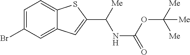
BrC1=CC=C2C(=C1)C=C(C([Me])NC(=O)OC([Me])([Me])[Me])S2
